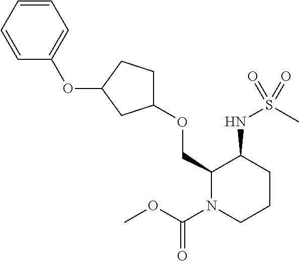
C1(OCC2N(C(=O)OC)CCCC2NS(=O)(C)=O)CCC(OC2=CC=CC=C2)C1
